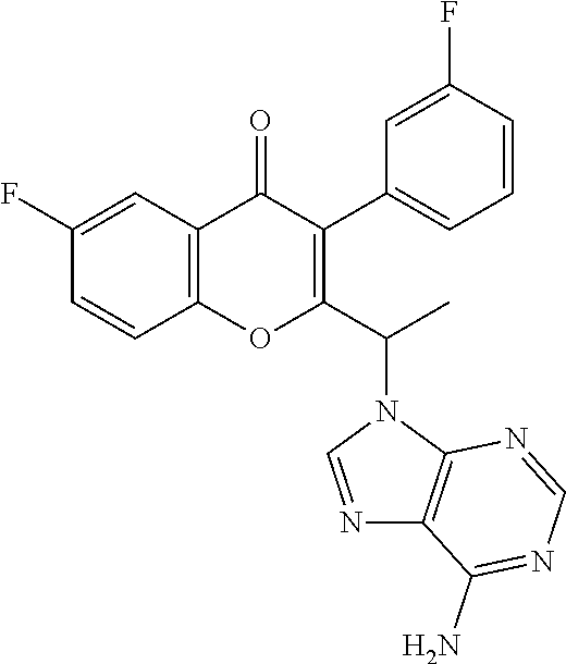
C1=CC2=C(C=C1F)C(=O)C(C1=CC=CC(F)=C1)=C(C(C)N1C3=C(N=C1)C(N)=NC=N3)O2
